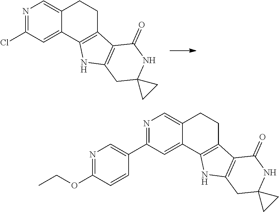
N1=C(Cl)C=C2C(=C1)CCC1=C2NC2=C1C(=O)NC1(C2)CC1.N1=C(C2=CN=C(OCC)C=C2)C=C2C(=C1)CCC1=C2NC2=C1C(=O)NC1(C2)CC1
